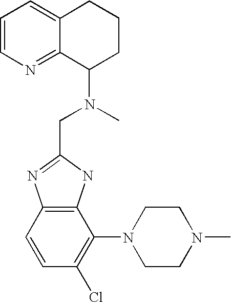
C12=C(C=CC(Cl)=C1N1CCN(C)CC1)N=C(CN(C1CCCC3=CC=CN=C13)C)N2
